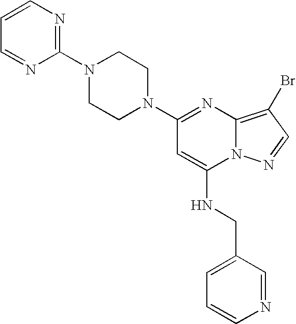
C1(N2CCN(C3=NC=CC=N3)CC2)=NC2=C(Br)C=NN2C(NCC2=CC=CN=C2)=C1
